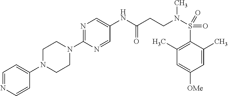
C1(C)=C(S(=O)(=O)N(CCC(=O)NC2=CN=C(N3CCN(C4=CC=NC=C4)CC3)N=C2)C)C(C)=CC([OMe])=C1
